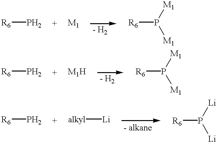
[R6]P.[R6]P([M1])[M1].[R6]P.[R6]P([M1])[M1].[R6]P.[R6]P([Li])[Li].[alkyl][Li]
